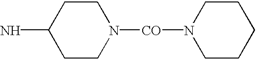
C1CN([CO]N2CCCCC2)CCC1N
